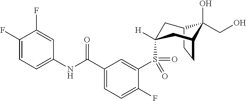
C12CCC(CC(S(C3=CC(C(NC4=CC=C(F)C(F)=C4)=O)=CC=C3F)(=O)=O)([H])C1)C2(O)CO
